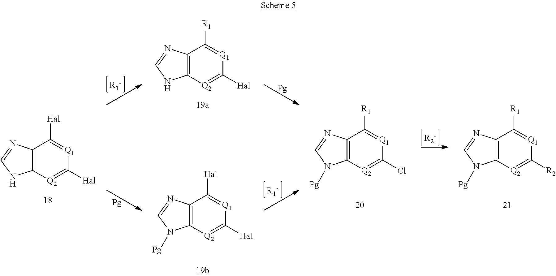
C12=C([Q2]=C(Cl)[Q1]=C1[R1])N([Pg])C=N2.C12=C([Q2]=C([R2])[Q1]=C1[R1])N([Pg])C=N2.C12=C([Q2]=C([Hal])[Q1]=C1[Hal])NC=N2.C12=C([Q2]=C([Hal])[Q1]=C1[Hal])N([Pg])C=N2.C12=C([Q2]=C([Hal])[Q1]=C1[R1])NC=N2
